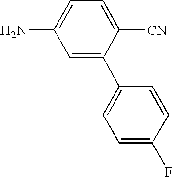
C1=C(C2=CC=C(F)C=C2)C([CN])=CC=C1N
